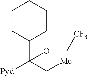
C1(C(C[Me])([Pyd])OC[CF3])CCCCC1
